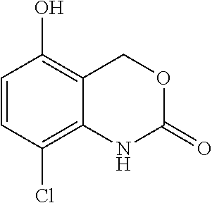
C1=CC(O)=C2C(=C1Cl)NC(=O)OC2
